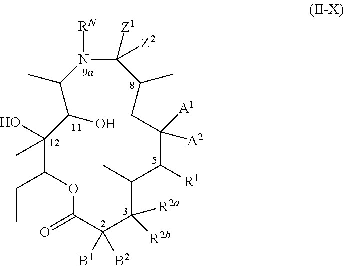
C1(=O)C([B1])([B2])C([R2a])([R2b])C(C)C([R1])C([A2])([A1])CC(C)C([Z1])([Z2])N([RN])C(C)C(O)C(O)(C)C(CC)O1
